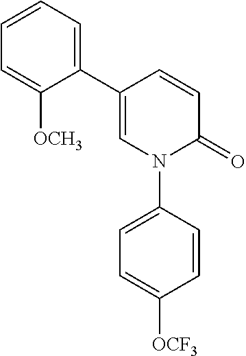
C1=C(C2=CC=CC=C2[OCH3])C=CC(=O)N1C1=CC=C([OCF3])C=C1
